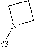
N1([#3])CCC1
